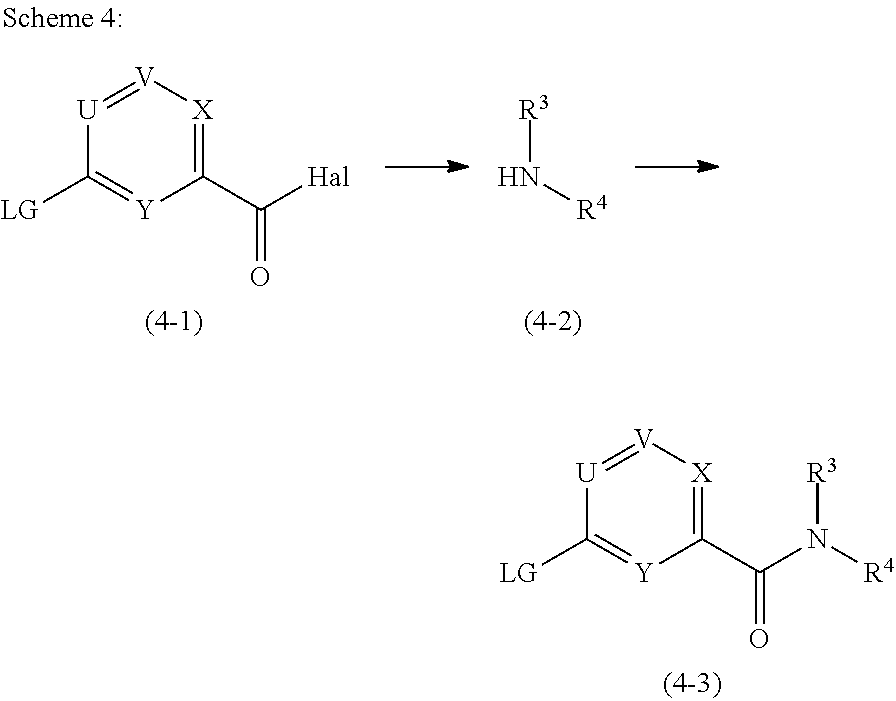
[V]1=[U]C([LG])=[Y]C(C(=O)[Hal])=[X]1.N([R3])[R4].[V]1=[U]C([LG])=[Y]C(C(=O)N([R4])[R3])=[X]1
